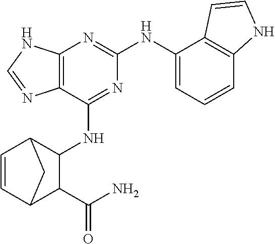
C12=C(C(NC3C4C=CC(C3C(N)=O)C4)=NC(NC3=CC=CC4=C3C=CN4)=N1)N=CN2
